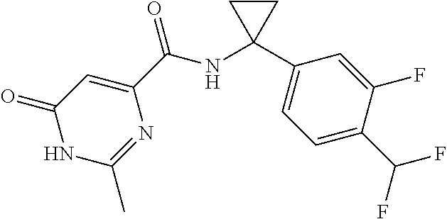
C1(=O)NC(C)=NC(C(NC2(C3=CC=C(C(F)F)C(F)=C3)CC2)=O)=C1
